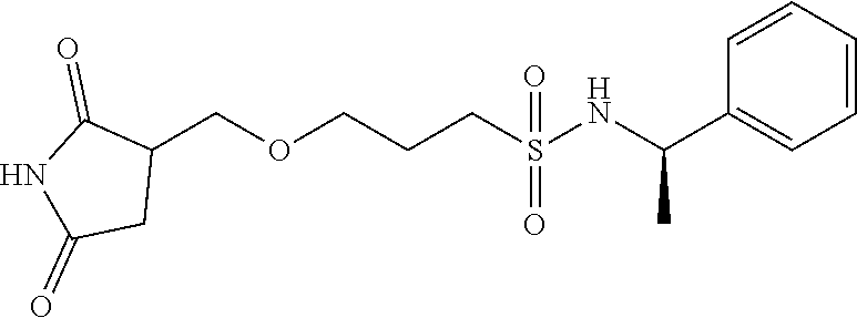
O(CCCS(NC(C1=CC=CC=C1)C)(=O)=O)CC1C(=O)NC(=O)C1
